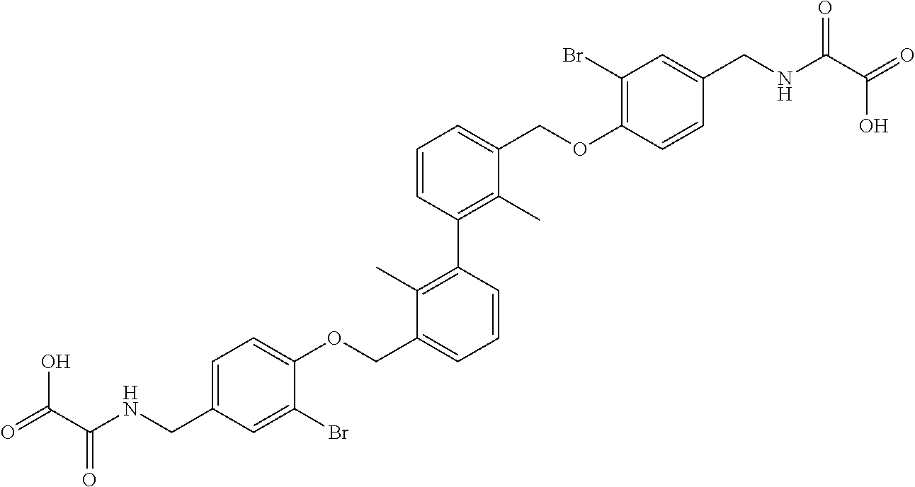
C1=C(CNC(C(=O)O)=O)C=C(Br)C(OCC2=CC=CC(C3=C(C)C(COC4=C(Br)C=C(CNC(C(=O)O)=O)C=C4)=CC=C3)=C2C)=C1
